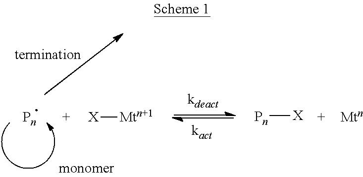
[X][Mtn+1].[Pn][X].[Mtn]
